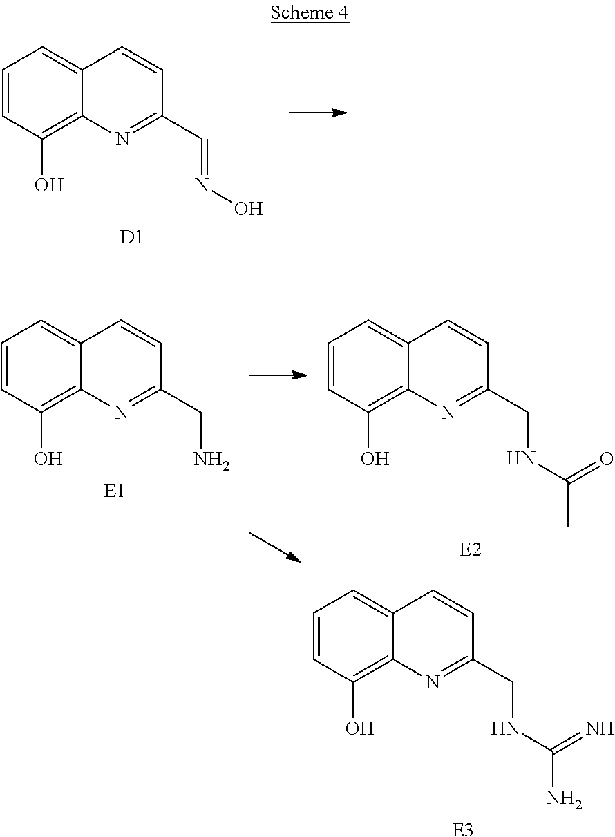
C1=CC(O)=C2C(=C1)C=CC(C=NO)=N2.[D1].C1=CC(O)=C2C(=C1)C=CC(CN)=N2.[E1].C1=CC(O)=C2C(=C1)C=CC(CNC(C)=O)=N2.C1=CC(O)=C2C(=C1)C=CC(CNC(N)=N)=N2.[E2].[E3]
